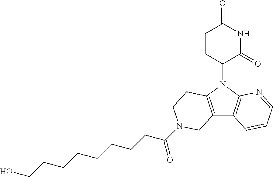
N1(C2CCC(=O)NC2=O)C2=C(C3=C1CCN(C(CCCCCCCCO)=O)C3)C=CC=N2
